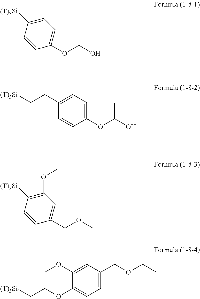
C1(OC(O)C)=CC=C([(T)3Si])C=C1.C1(OC(O)C)=CC=C(CC[(T)3Si])C=C1.C1(COC)=CC(OC)=C([(T)3Si])C=C1.C1=C(COCC)C=C(OC)C(OCC[(T)3Si])=C1
